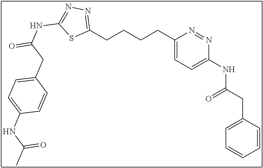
C1(CCCCC2=CC=C(NC(CC3=CC=CC=C3)=O)N=N2)=NN=C(NC(=O)CC2=CC=C(NC(C)=O)C=C2)S1
